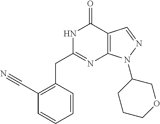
N1C(CC2=C(C#N)C=CC=C2)=NC2=C(C1=O)C=NN2C1CCCOC1
